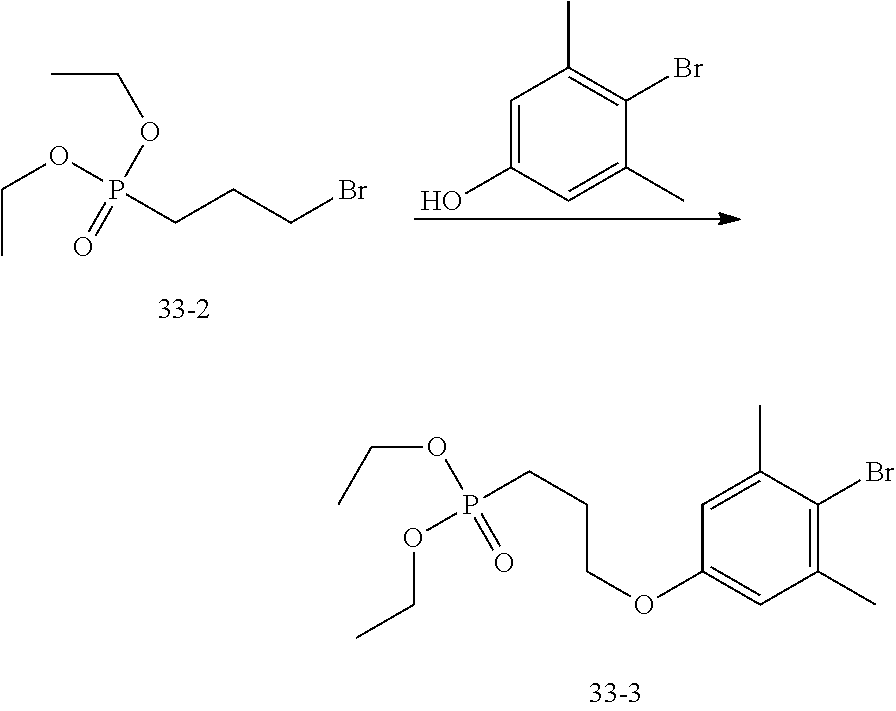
P(CCCBr)(OCC)(OCC)=O.C1=C(O)C=C(C)C(Br)=C1C.C1=C(C)C(Br)=C(C)C=C1OCCCP(OCC)(=O)OCC
